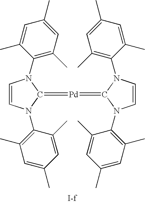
C1=CN(C2=C(C)C=C(C)C=C2C)C(=[Pd]=C2N(C3=C(C)C=C(C)C=C3C)C=CN2C2=C(C)C=C(C)C=C2C)N1C1=C(C)C=C(C)C=C1C
